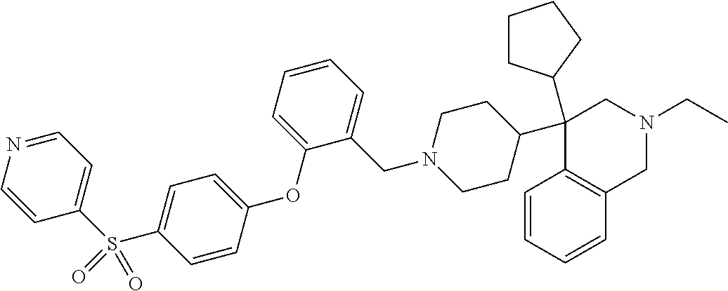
C1(C2CCCC2)(C2CCN(CC3=CC=CC=C3OC3=CC=C(S(C4=CC=NC=C4)(=O)=O)C=C3)CC2)C2=C(CN(CC)C1)C=CC=C2
